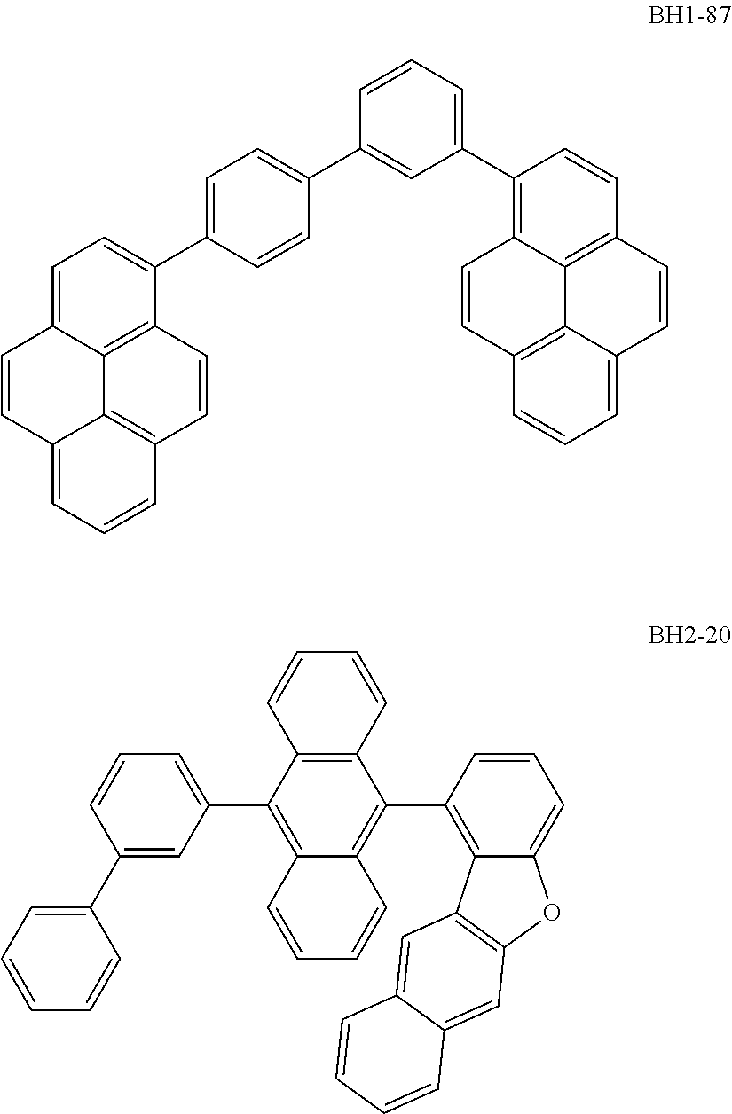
C1=CC(C2=CC=C(C3=CC=C4C=CC5=CC=CC6=C5C4=C3C=C6)C=C2)=CC(C2=C3C4=C(C=C2)C=CC2=CC=CC(=C24)C=C3)=C1.C12=C(C(C3=C4C(=CC=C3)OC3=C4C=C4C(=C3)C=CC=C4)=C3C(=C1C1=CC=CC(C4=CC=CC=C4)=C1)C=CC=C3)C=CC=C2
